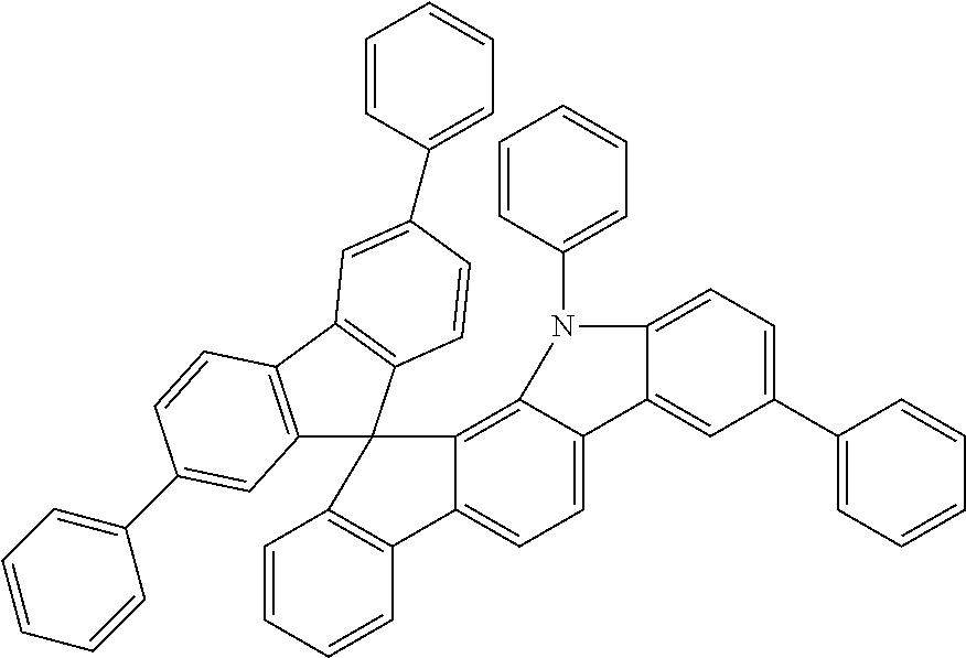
C1=CC=CC2=C1C1(C3=C4C(=CC=C23)C2=CC(C3=CC=CC=C3)=CC=C2N4C2=CC=CC=C2)C2=C(C3=C1C=CC(C1=CC=CC=C1)=C3)C=CC(C1=CC=CC=C1)=C2
